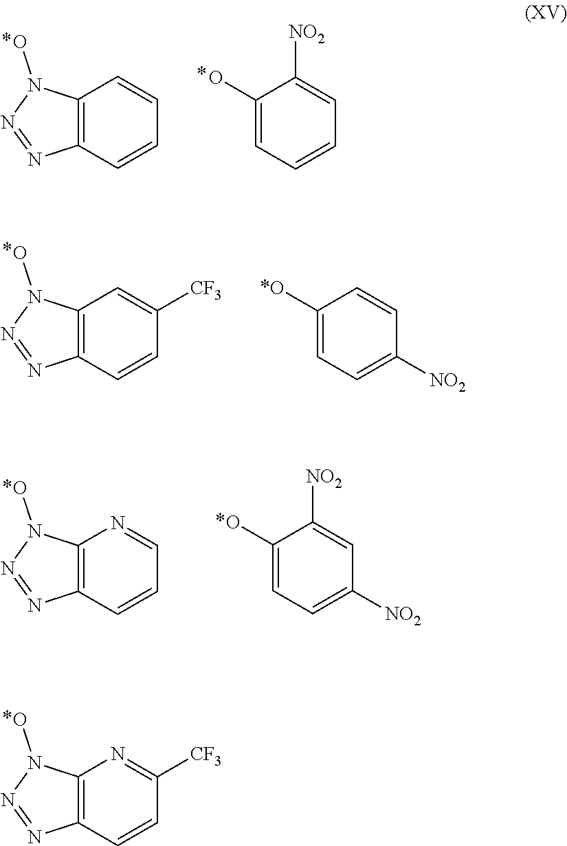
C12=C(C=CC([CF3])=N1)N=NN2O.C12=C(C=CC=C1)N=NN2O.C1(O)=CC=CC=C1[NO2].C12=C(C=CC([CF3])=C1)N=NN2O.C1(O)=CC=C([NO2])C=C1.C12=C(C=CC=N1)N=NN2O.C1(O)=CC=C([NO2])C=C1[NO2]
